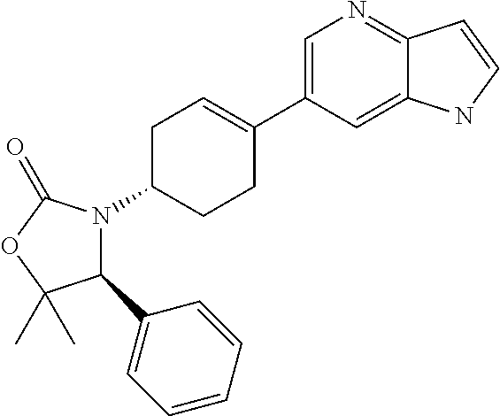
C1(C2=CC=CC=C2)N(C2CCC(C3=CN=C4C(=C3)NC=C4)=CC2)C(=O)OC1(C)C
